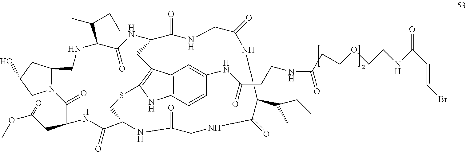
N12C(CC(O)C1)CNC(C(C)CC)C(=O)NC1C(=O)NCC(=O)NC(C(CC)C)C(=O)NCC(=O)NC(CSC3=C(C1)C1=C(C=CC(NC(=O)CCNC(=O)CCOCCNC(C=CBr)=O)=C1)N3)C(=O)NC(CC(OC)=O)C2=O
